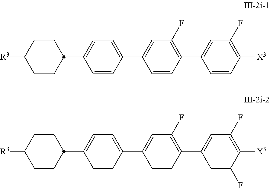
C1CC(C2=CC=C(C3=CC(F)=C(C4=CC(F)=C([X3])C=C4)C=C3)C=C2)CCC1[R3].C1CC(C2=CC=C(C3=CC(F)=C(C4=CC(F)=C([X3])C(F)=C4)C=C3)C=C2)CCC1[R3]
